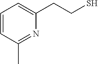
C1=CC(C)=NC(CCS)=C1
